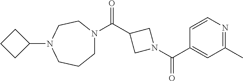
C1(C(N2CC(C(N3CCCN(C4CCC4)CC3)=O)C2)=O)=CC(C)=NC=C1
